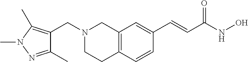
C12=C(C=CC(C=CC(NO)=O)=C1)CCN(CC1=C(C)N(C)N=C1C)C2
